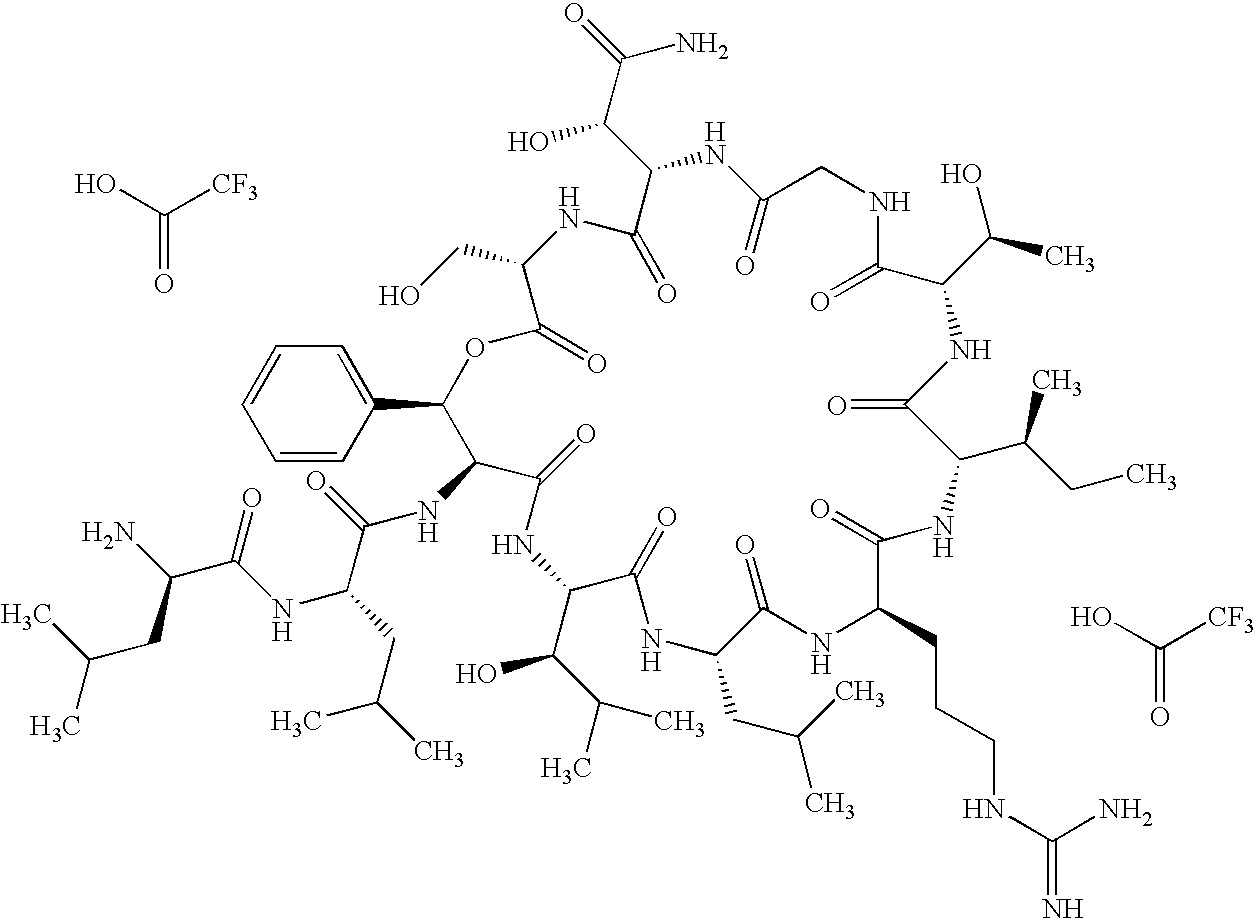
C1=C(C2OC(=O)C(CO)NC(=O)C(C(C(=O)N)O)NC(=O)CNC(=O)C(C(O)C)NC(=O)C(C(C)CC)NC(=O)C(CCCNC(=N)N)NC(=O)C(CC(C)C)NC(=O)C(C(C(C)C)O)NC(=O)C2NC(C(CC(C)C)NC(C(N)CC(C)C)=O)=O)C=CC=C1.OC([CF3])=O.OC([CF3])=O
